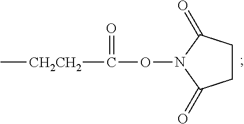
[CH2CH2](C(ON1C(=O)CCC1=O)=O)C
